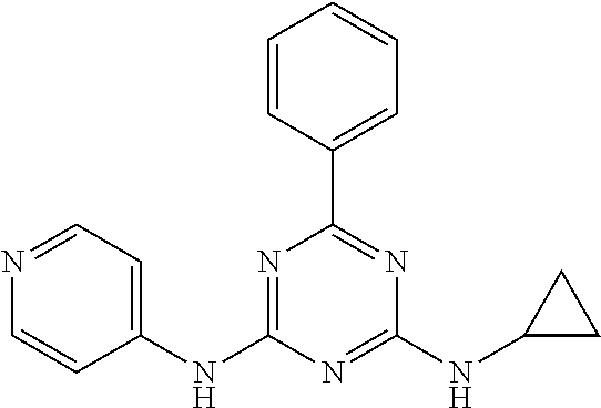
C1(NC2=NC(C3=CC=CC=C3)=NC(NC3CC3)=N2)=CC=NC=C1
